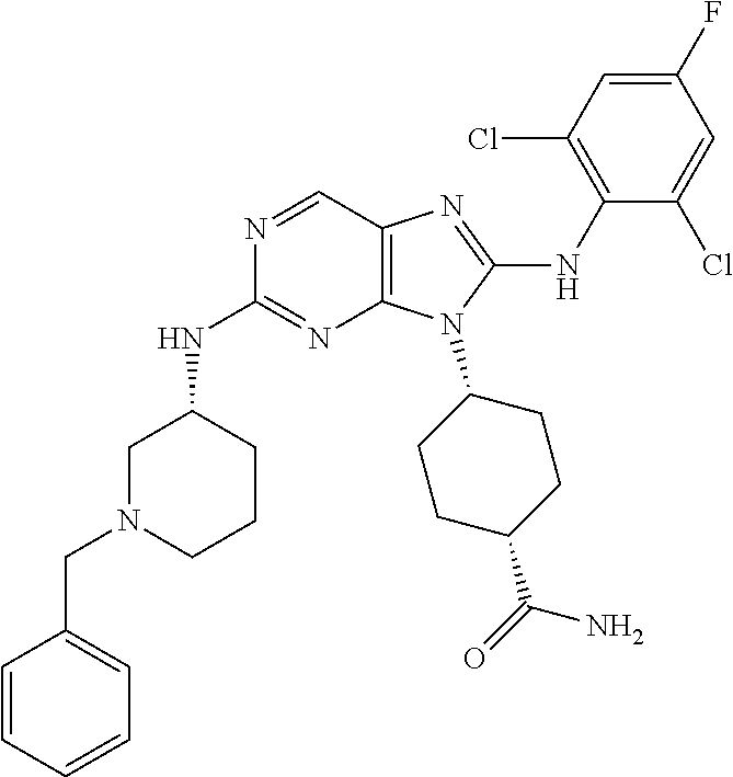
N1=CC2=C(N=C1NC1CN(CC3=CC=CC=C3)CCC1)N(C1CCC(C(=O)N)CC1)C(NC1=C(Cl)C=C(F)C=C1Cl)=N2
